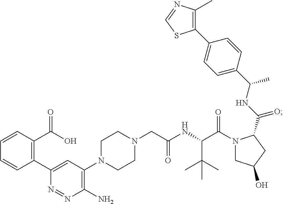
N1(CC(NC(C(N2CC(O)CC2C(NC(C2=CC=C(C3=C(C)N=CS3)C=C2)C)=O)=O)C(C)(C)C)=O)CCN(C2=C(N)N=NC(C3=C(C(=O)O)C=CC=C3)=C2)CC1
